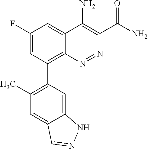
C1(F)=CC(C2=C(C)C=C3C(=C2)NN=C3)=C2C(=C1)C(N)=C(C(N)=O)N=N2
